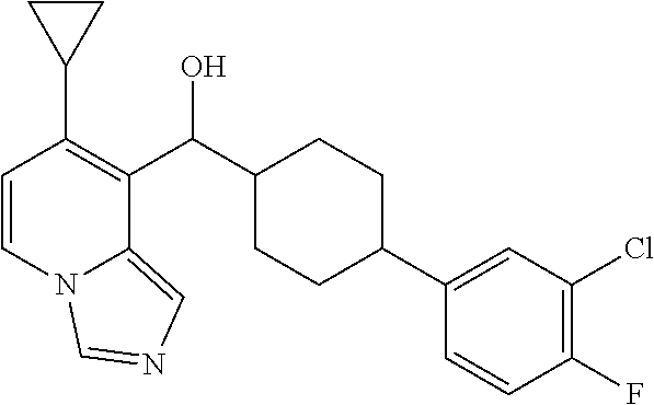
C1=CN2C(=CN=C2)C(C(C2CCC(C3=CC(Cl)=C(F)C=C3)CC2)O)=C1C1CC1
